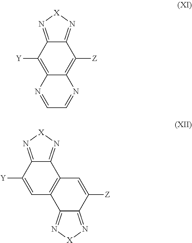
[X]1N=C2C(=N1)C([Y])=CC1=C2C=C([Z])C2=N[X]N=C12.N1=CC=NC2=C([Z])C3=N[X]N=C3C([Y])=C12
